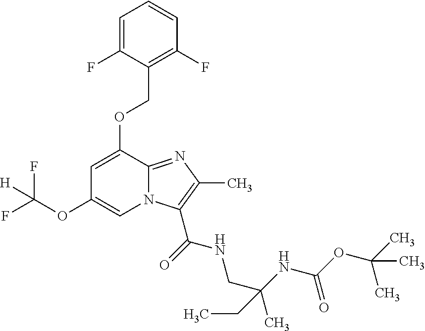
C1=C(F)C(COC2=CC(OC(F)(F)[H])=CN3C2=NC(C)=C3C(=O)NCC(C)(NC(OC(C)(C)C)=O)CC)=C(F)C=C1
